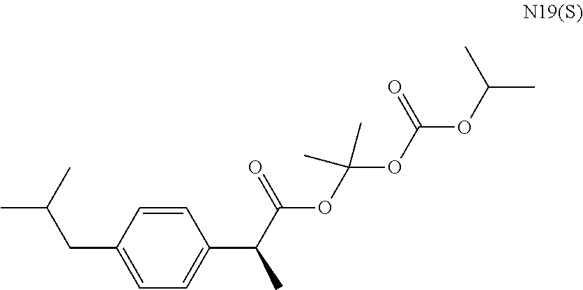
C1=CC(CC(C)C)=CC=C1C(C(OC(OC(OC(C)C)=O)(C)C)=O)C
